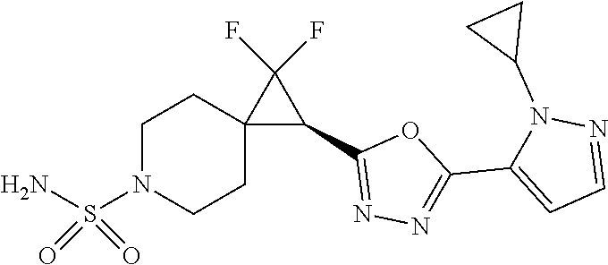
C1=C(C2=NN=C(C3C(F)(F)C34CCN(S(=O)(=O)N)CC4)O2)N(C2CC2)N=C1
